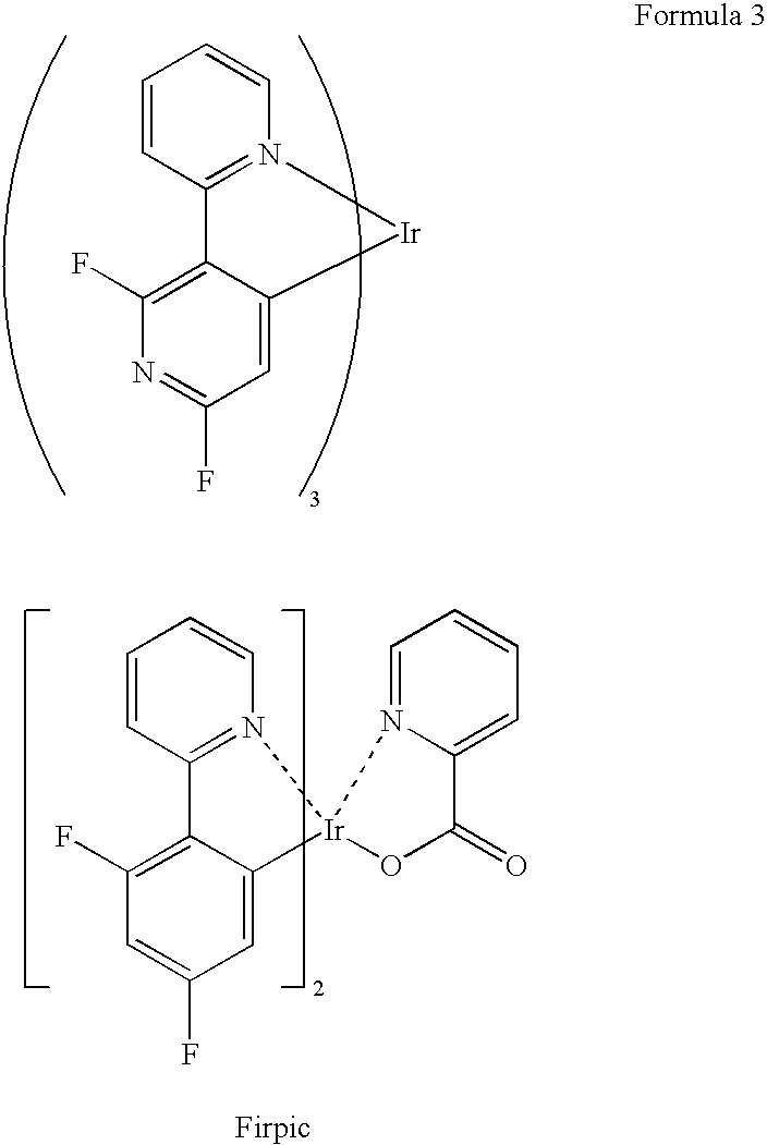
C1=CC2=N(C=C1)[Ir]C1=CC(F)=NC(F)=C21.C1=CC2=N(C=C1)[Ir]1(C3=CC(F)=CC(F)=C23)OC(=O)C2=CC=CC=N12
